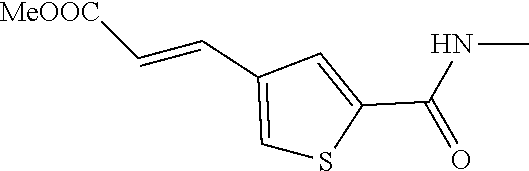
C1=C(C=C[MeOOC])C=C(C(NC)=O)S1
